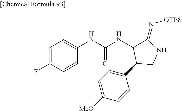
C1=C(F)C=CC(NC(NC2C(C3=CC=C([MeO])C=C3)CNC2=N[OTBS])=O)=C1
